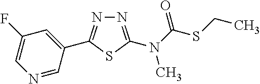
N1=C(N(C(=O)SCC)C)SC(C2=CC(F)=CN=C2)=N1
